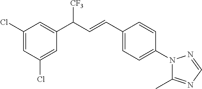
C1(C(C=CC2=CC=C(N3C(C)=NC=N3)C=C2)[CF3])=CC(Cl)=CC(Cl)=C1
